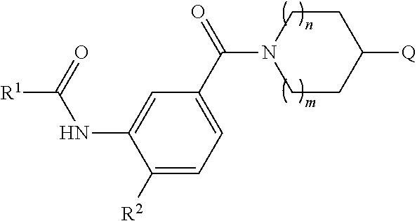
C1CN(C(C2=CC=C([R2])C(NC(=O)[R1])=C2)=O)CCC1[Q]
